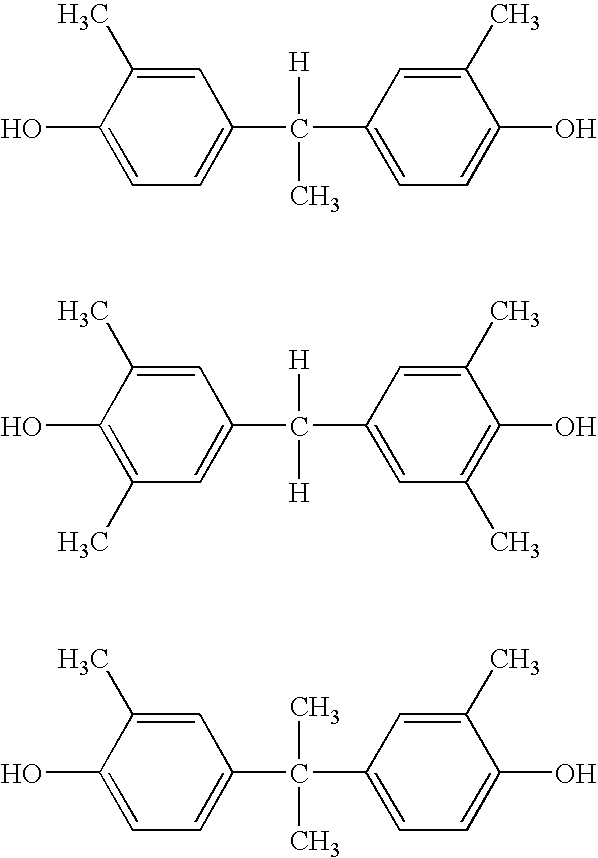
C1=C(C)C(O)=CC=C1C(C1=CC=C(O)C(C)=C1)([H])C.C1=C(C)C(O)=C(C)C=C1C(C1=CC(C)=C(O)C(C)=C1)([H])[H].C1=C(C)C(O)=CC=C1C(C1=CC=C(O)C(C)=C1)(C)C
